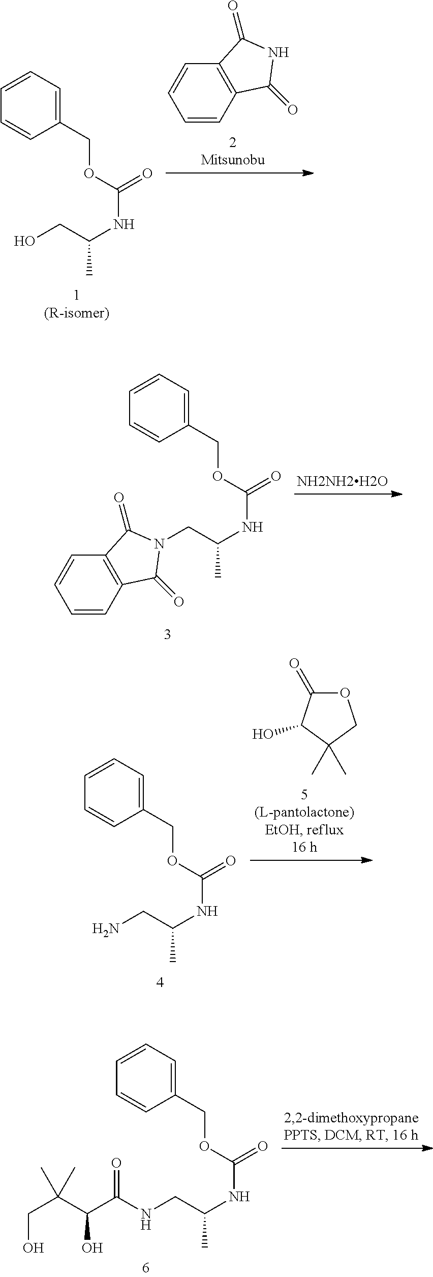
OCC(NC(=O)OCC1=CC=CC=C1)C.C1=CC2=C(C=C1)C(=O)NC2=O.C(C(NC(=O)OCC1=CC=CC=C1)C)N1C(=O)C2=C(C=CC=C2)C1=O.NCC(NC(=O)OCC1=CC=CC=C1)C.O1C(=O)C(O)C(C)(C)C1.N(CC(NC(=O)OCC1=CC=CC=C1)C)C(C(C(CO)(C)C)O)=O
